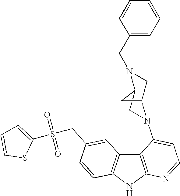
C12=C(C3=C(N1)N=CC=C3N1CC3N(CC4=CC=CC=C4)CC1C3)C=C(CS(=O)(=O)C1=CC=CS1)C=C2
